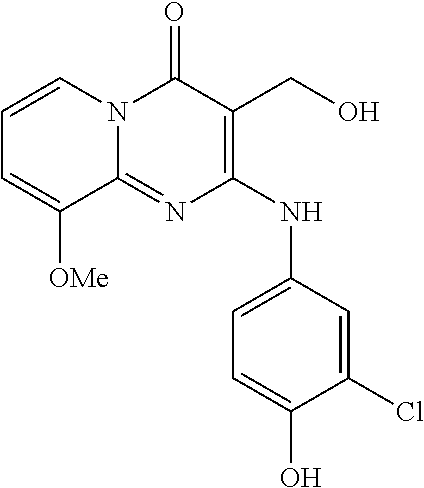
C1=CN2C(=NC(NC3=CC=C(O)C(Cl)=C3)=C(CO)C2=O)C([OMe])=C1
